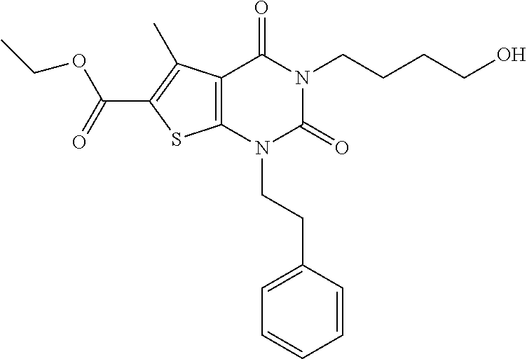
C12=C(N(CCC3=CC=CC=C3)C(=O)N(CCCCO)C1=O)SC(C(=O)OCC)=C2C
